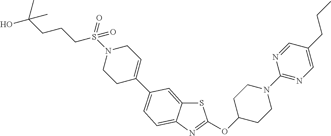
S1C2=CC(C3=CCN(S(=O)(CCCC(O)(C)C)=O)CC3)=CC=C2N=C1OC1CCN(C2=NC=C(CCC)C=N2)CC1
